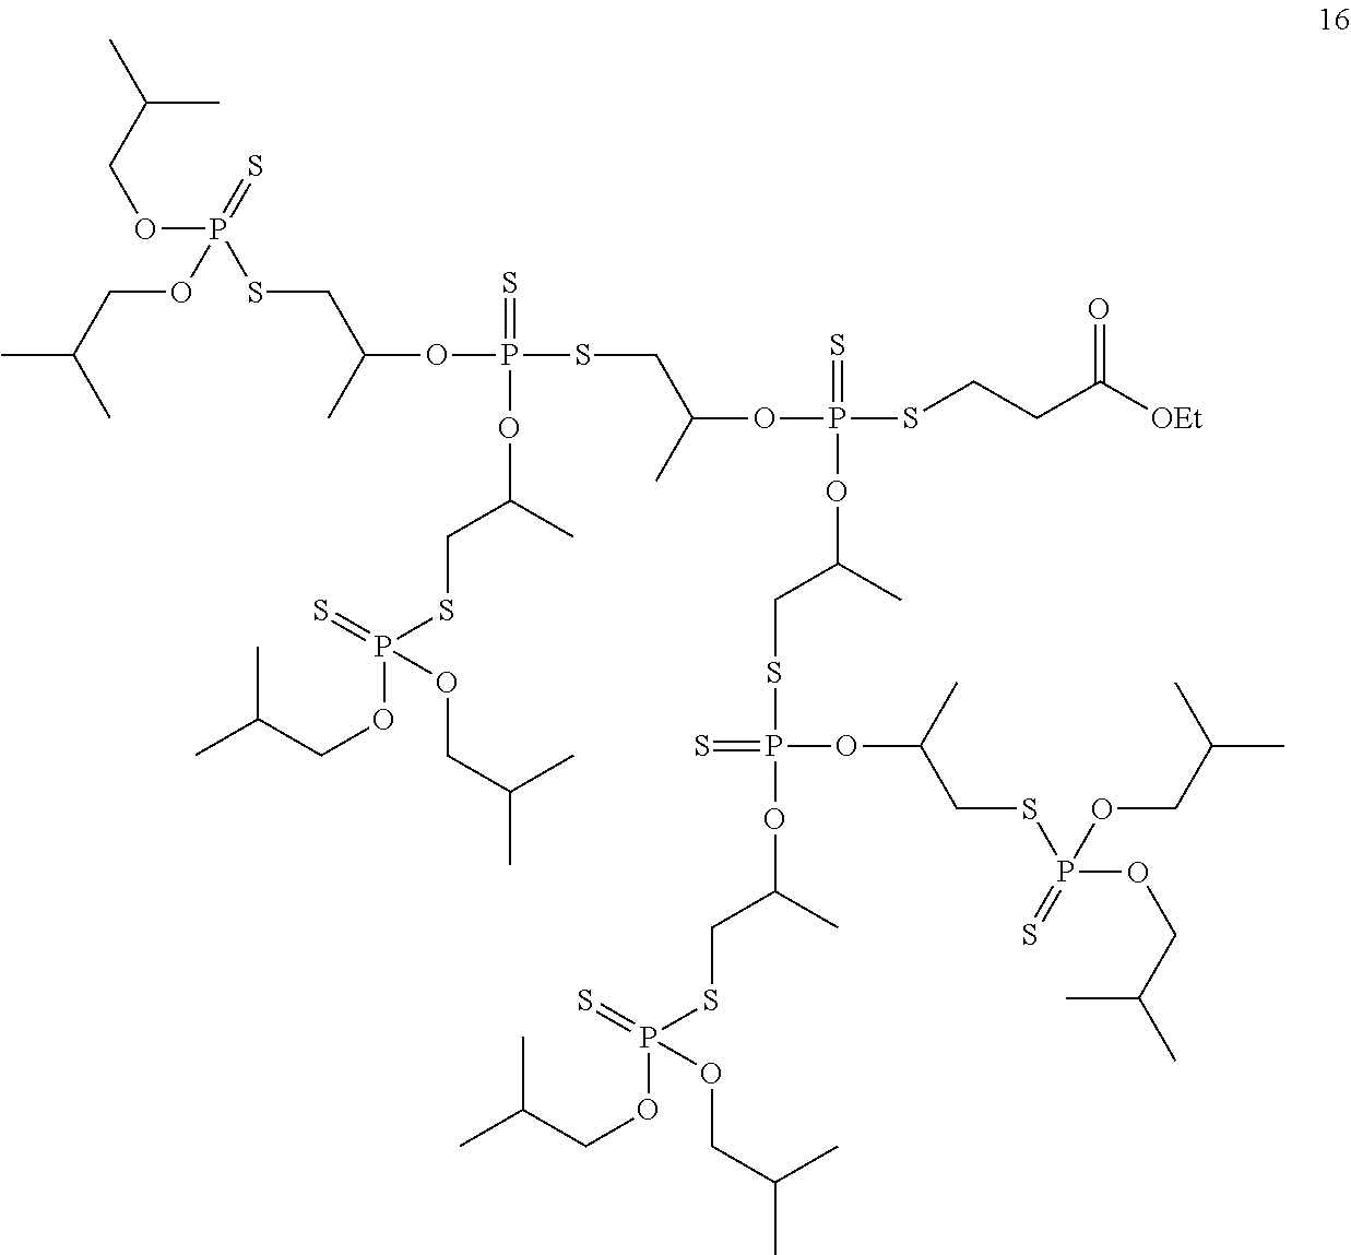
C(C(C)C)OP(SCC(OP(SCC(OP(SCCC(=O)[OEt])(=S)OC(C)CSP(=S)(OC(C)CSP(OCC(C)C)(=S)OCC(C)C)OC(C)CSP(=S)(OCC(C)C)OCC(C)C)C)(=S)OC(CSP(=S)(OCC(C)C)OCC(C)C)C)C)(=S)OCC(C)C
